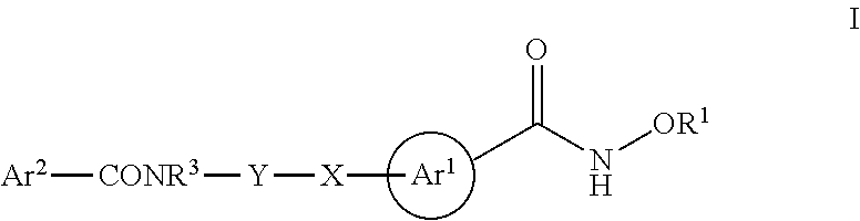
[Ar1].C[X][Y][CONR3][Ar2].CC(N[OR1])=O
